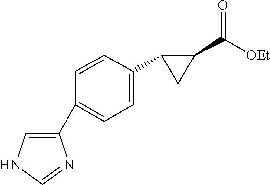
C1=CC(C2C(C(=O)[OEt])C2)=CC=C1C1=CNC=N1
